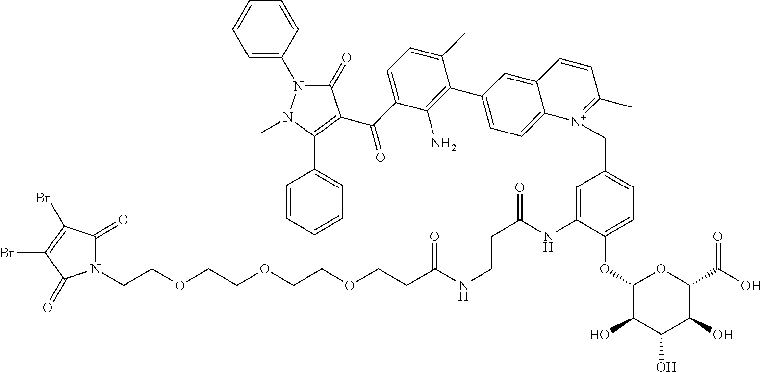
N1(CCOCCOCCOCCC(NCCC(=O)NC2=CC(C[N+]3=C(C)C=CC4=CC(C5=C(N)C(C(=O)C6=C(C7=CC=CC=C7)N(C)N(C7=CC=CC=C7)C6=O)=CC=C5C)=CC=C43)=CC=C2OC2C(O)C(O)C(O)C(C(O)=O)O2)=O)C(=O)C(Br)=C(Br)C1=O
